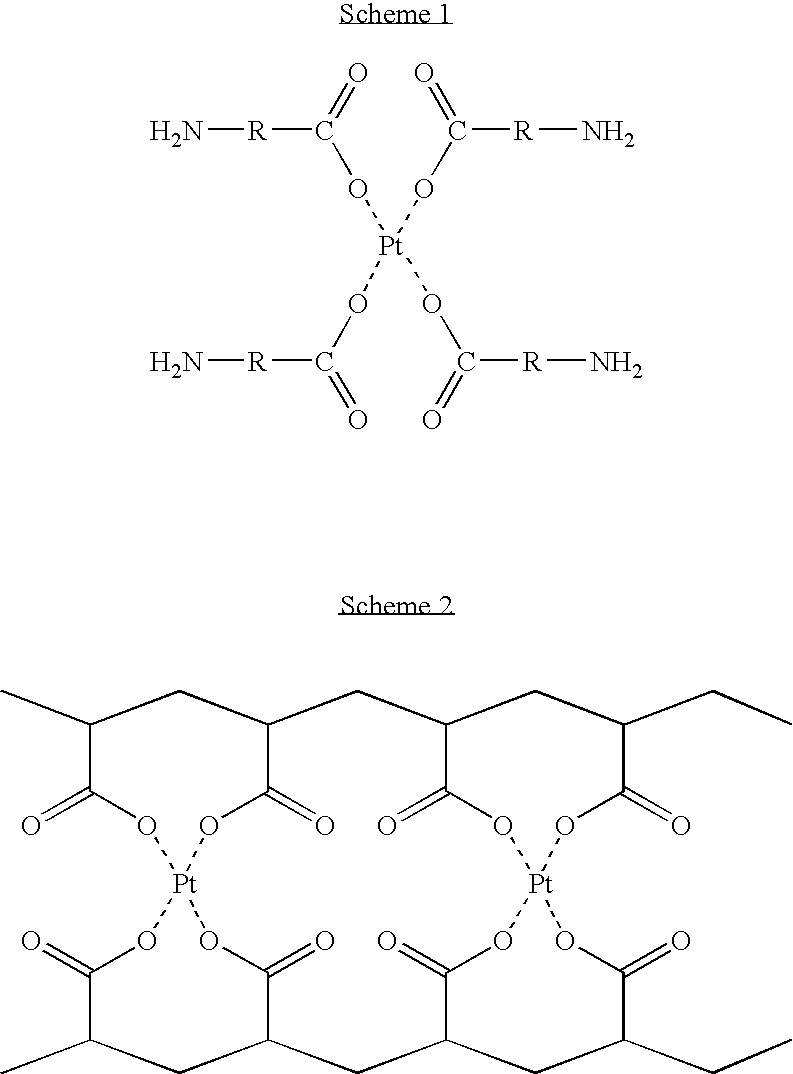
CC1C(=O)O[Pt]23OC(=O)C(C1)CC1C(=O)O[Pt]4(OC(=O)C(CC)C1)OC(=O)C(CC(C(=O)O2)CC(C)C(=O)O3)CC(CC)C(=O)O4.N[R]C(=O)O[Pt](OC(=O)[R]N)(OC(=O)[R]N)OC(=O)[R]N
